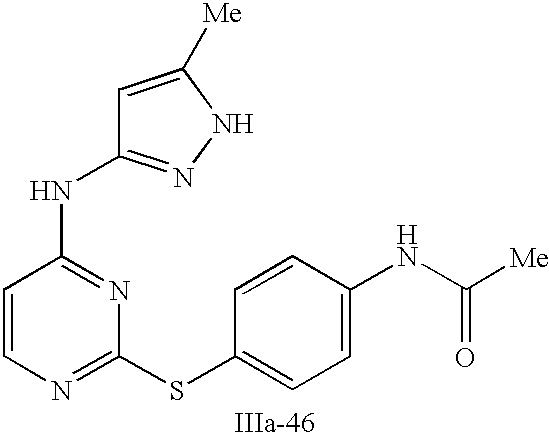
C1=CN=C(SC2=CC=C(NC([Me])=O)C=C2)N=C1NC1=NNC([Me])=C1
